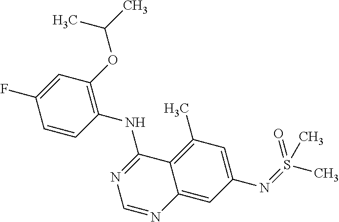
C1=CC(NC2=NC=NC3=CC(N=S(=O)(C)C)=CC(C)=C23)=C(OC(C)C)C=C1F
